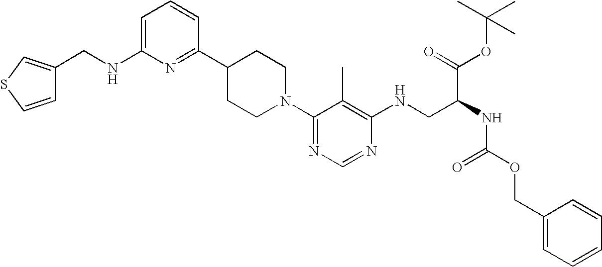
C1=C(NCC2=CSC=C2)N=C(C2CCN(C3=NC=NC(NCC(NC(OCC4=CC=CC=C4)=O)C(OC(C)(C)C)=O)=C3C)CC2)C=C1
